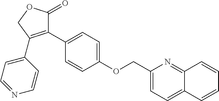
C1(COC2=CC=C(C3=C(C4=CC=NC=C4)COC3=O)C=C2)=CC=C2C(=N1)C=CC=C2
